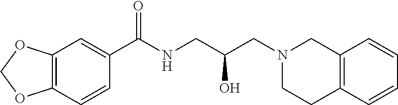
C12=C(C=CC(C(NCC(CN3CCC4=C(C3)C=CC=C4)O)=O)=C1)OCO2
